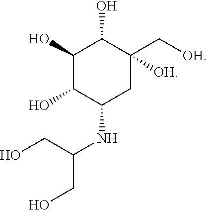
C1(O)C(O)C(NC(CO)CO)CC(C[OH])([OH])C1O
